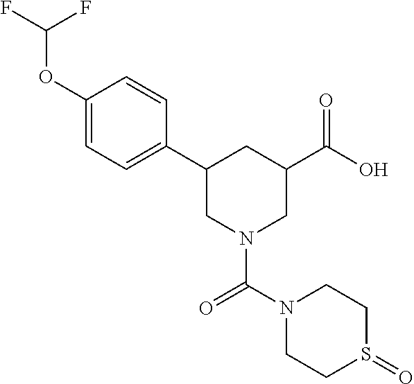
C1(OC(F)F)=CC=C(C2CN(C(=O)N3CCS(=O)CC3)CC(C(=O)O)C2)C=C1
